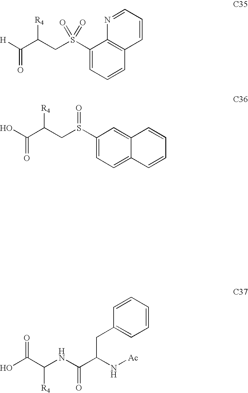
[H]C(C(CS(C1=CC=CC2=C1N=CC=C2)(=O)=O)[R4])=O.OC(C(CS(C1=CC=C2C(=C1)C=CC=C2)=O)[R4])=O.OC(C(NC(C(N[Ac])CC1=CC=CC=C1)=O)[R4])=O
